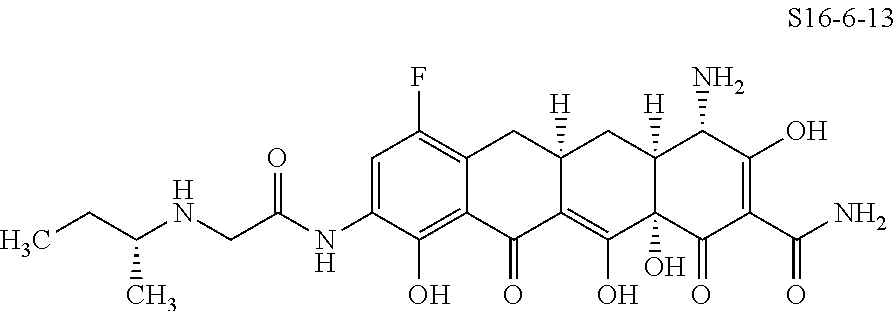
C1=C(NC(CNC(CC)C)=O)C(O)=C2C(=C1F)CC1([H])C(=C(O)C3(O)C([H])(C1)C(N)C(O)=C(C(N)=O)C3=O)C2=O
